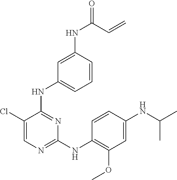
C1(Cl)=CN=C(NC2=C(OC)C=C(NC(C)C)C=C2)N=C1NC1=CC=CC(NC(=O)C=C)=C1
